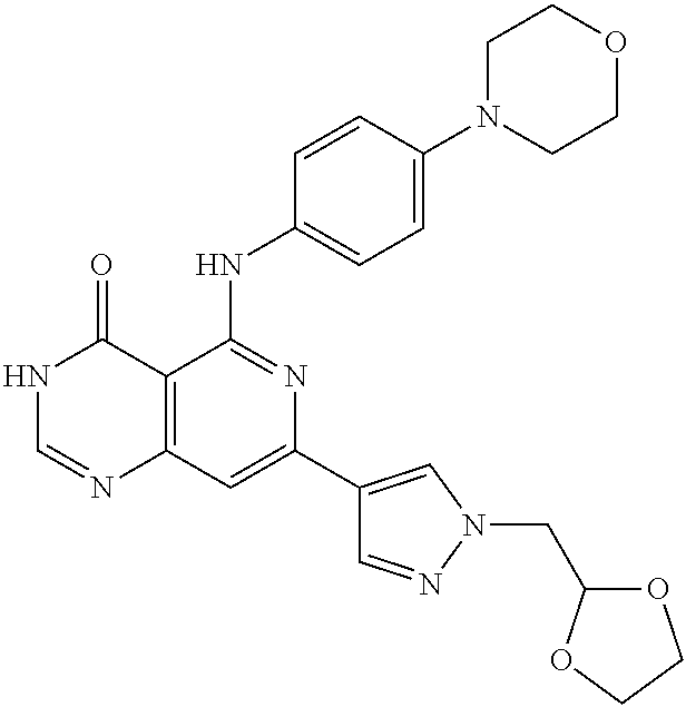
C12=C(C=C(C3=CN(CC4OCCO4)N=C3)N=C1NC1=CC=C(N3CCOCC3)C=C1)N=CNC2=O
